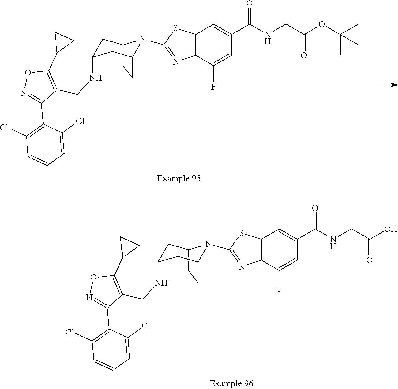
C12=C(C(F)=CC(C(=O)NCC(OC(C)(C)C)=O)=C1)N=C(N1C3CCC1CC(NCC1=C(C4CC4)ON=C1C1=C(Cl)C=CC=C1Cl)C3)S2.C12=C(C(F)=CC(C(=O)NCC(O)=O)=C1)N=C(N1C3CCC1CC(NCC1=C(C4CC4)ON=C1C1=C(Cl)C=CC=C1Cl)C3)S2
